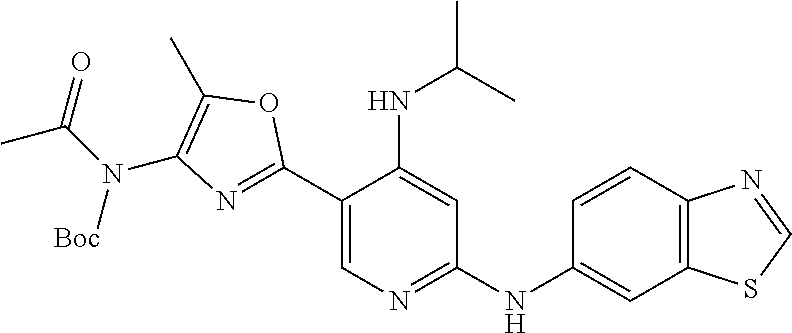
N(C1=C(C)OC(C2=CN=C(NC3=CC4=C(C=C3)N=CS4)C=C2NC(C)C)=N1)([Boc])C(C)=O
